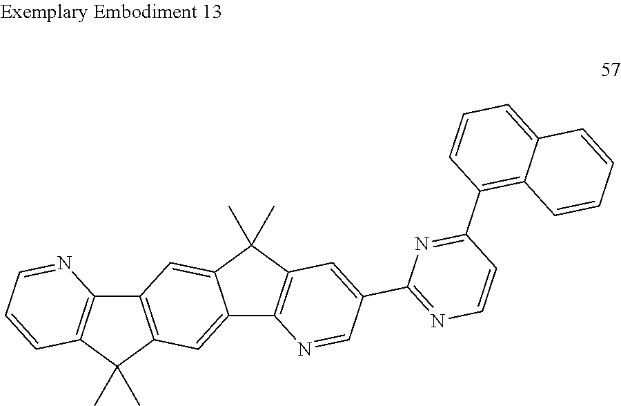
C12=C(C(C)(C)C3=C1N=CC=C3)C=C1C(=C2)C(C)(C)C2=C1N=CC(C1=NC=CC(C3=C4C(=CC=C3)C=CC=C4)=N1)=C2
